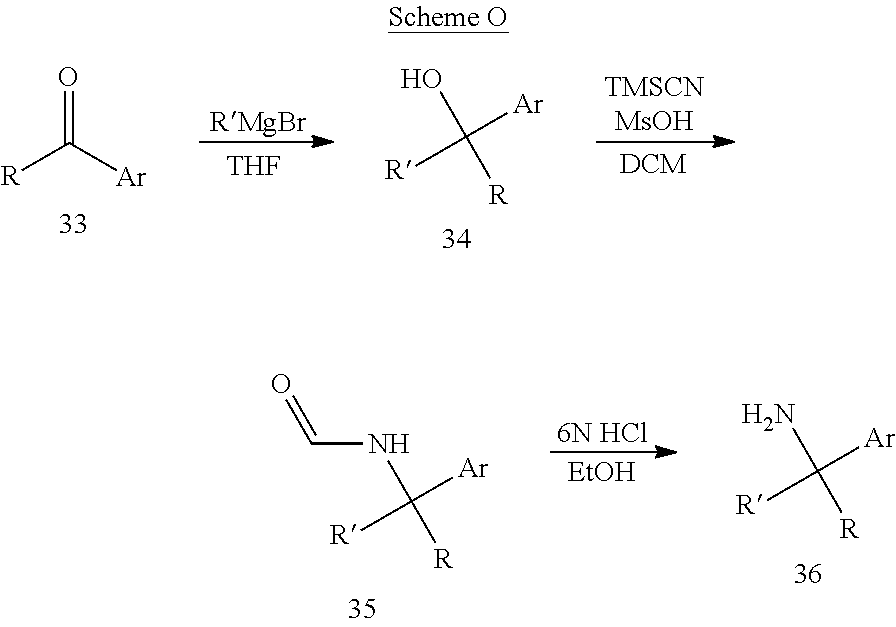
[THF].[R]C([Ar])(O)[R].[R]C([Ar])=O.[R]C([Ar])(NC=O)[R].[R]C([Ar])(N)[R].[6N HCl].[EtOH]
